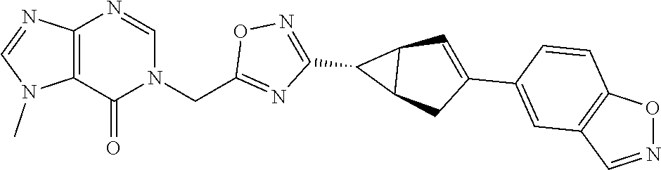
C12=C(N=CN(CC3=NC(C4C5C4C=C(C4=CC6=C(C=C4)ON=C6)C5)=NO3)C1=O)N=CN2C
